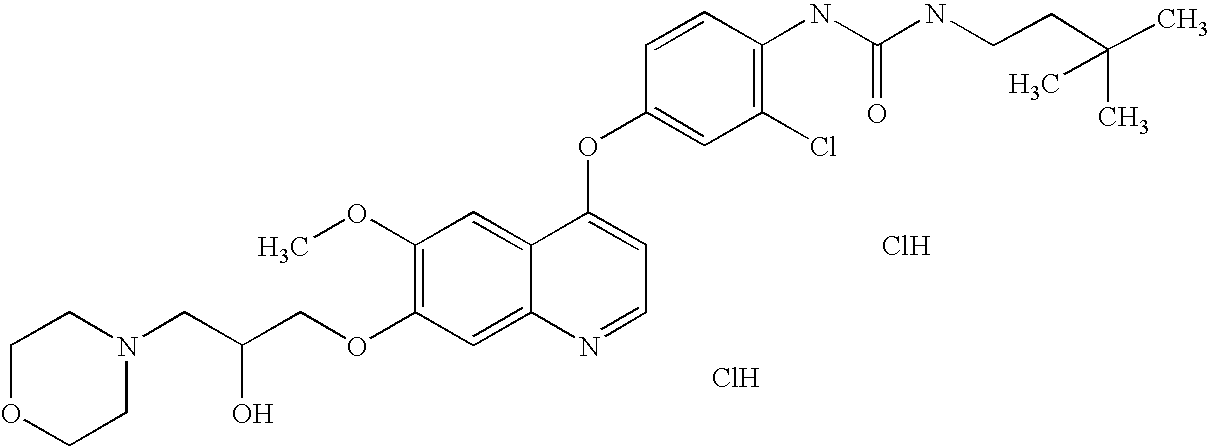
C1=CC(OC2=CC=NC3=CC(OCC(CN4CCOCC4)O)=C(OC)C=C23)=CC(Cl)=C1NC(=O)NCCC(C)(C)C.Cl.Cl
